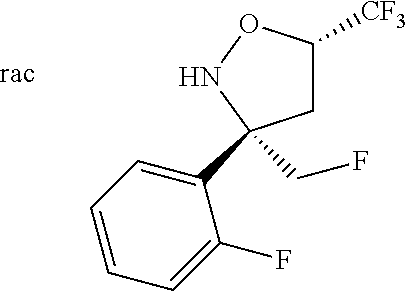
C1C([CF3])ONC1(CF)C1=CC=CC=C1F
